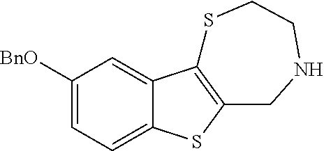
C1([BnO])=CC=C2C(=C1)C1=C(S2)CNCCS1
